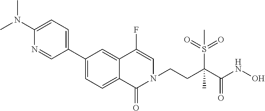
C1(C2=CC=C(N(C)C)N=C2)=CC=C2C(=C1)C(F)=CN(CCC(C(NO)=O)(S(=O)(=O)C)C)C2=O
